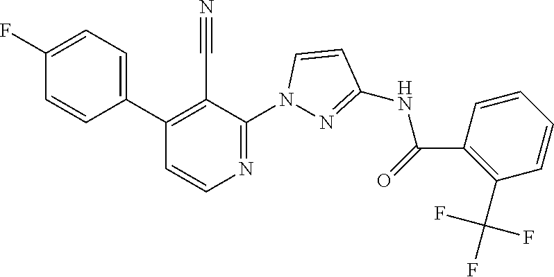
C1(C2=CC=C(F)C=C2)=C(C#N)C(N2N=C(NC(C3=C(C(F)(F)F)C=CC=C3)=O)C=C2)=NC=C1
